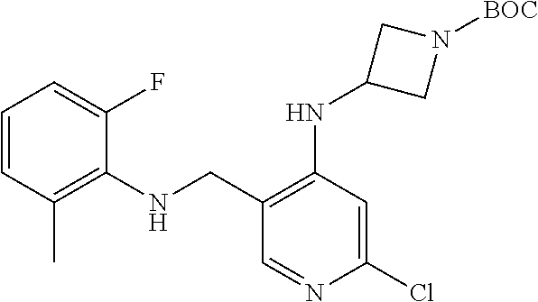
C1(CNC2=C(C)C=CC=C2F)=C(NC2CN([BOC])C2)C=C(Cl)N=C1
